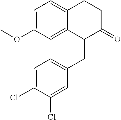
C1=C(OC)C=C2C(=C1)CCC(=O)C2CC1=CC=C(Cl)C(Cl)=C1
